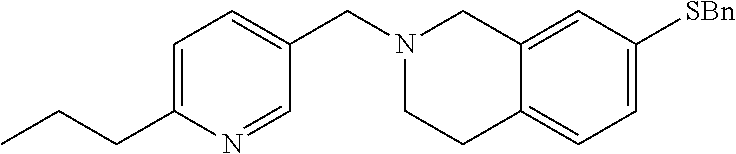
C1=C(CCC)N=CC(CN2CCC3=CC=C([SBn])C=C3C2)=C1
